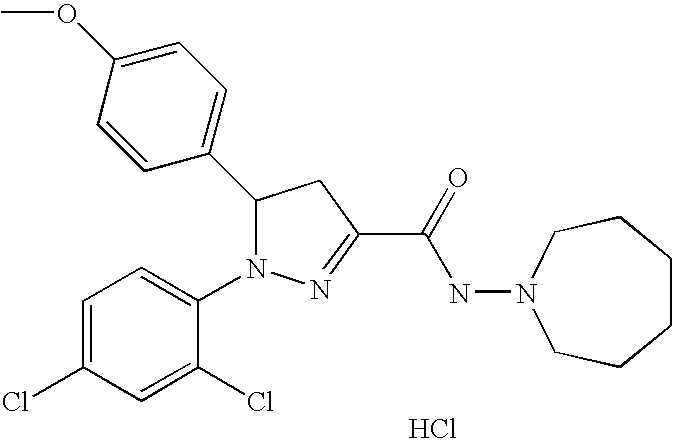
C1(C2N(C3=CC=C(Cl)C=C3Cl)N=C(C(=O)NN3CCCCCC3)C2)=CC=C(OC)C=C1.Cl
